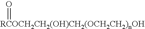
[RCOCH2CH2(OH)CH2(OCH2CH2)nOH]=O
